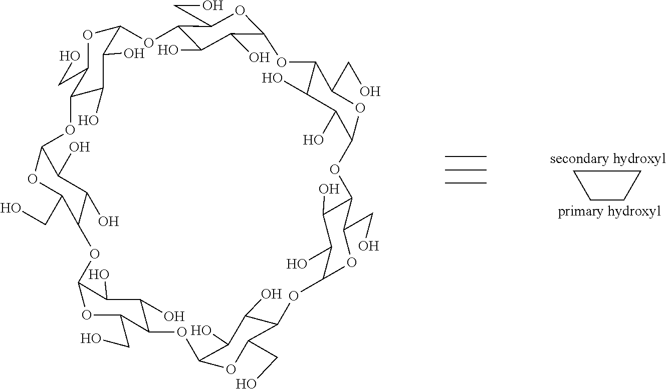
C1CCC1.C12C(O)C(O)C(OC1CO)OC1C(O)C(O)C(OC3C(CO)OC(OC4C(CO)OC(OC5C(CO)OC(OC6C(CO)OC(OC7C(CO)OC(O2)C(O)C7O)C(O)C6O)C(O)C5O)C(O)C4O)C(O)C3O)OC1CO
